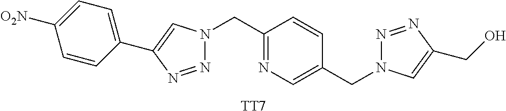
[TT7].N1=NC(C2=CC=C([O2N])C=C2)=CN1CC1=NC=C(CN2N=NC(CO)=C2)C=C1
